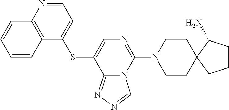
S(C1=CN=C(N2CCC3(CC2)C(N)CCC3)N2C1=NN=C2)C1=CC=NC2=C1C=CC=C2
